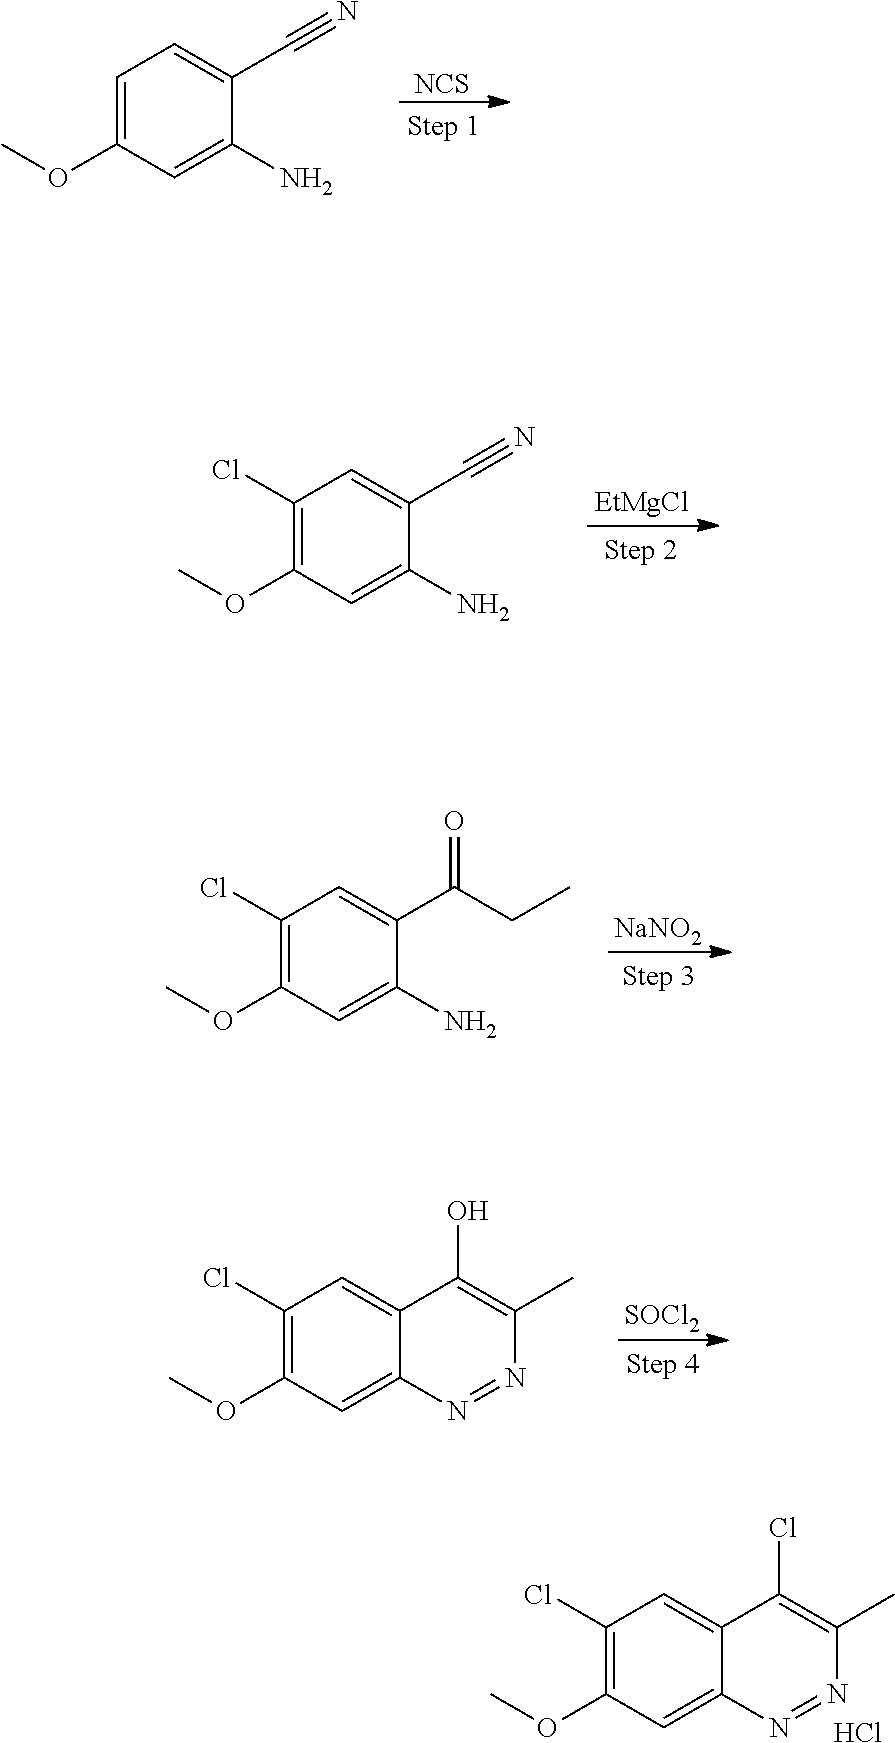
C1(Cl)=C(OC)C=C2C(=C1)C(Cl)=C(C)N=N2.Cl.[NCS].C1=C(OC)C=C(N)C(C#N)=C1.[EtMgCl].C1(Cl)=C(OC)C=C(N)C(C#N)=C1.[NaNO2].C1(Cl)=C(OC)C=C(N)C(C(CC)=O)=C1.[SOCl2].C1(Cl)=C(OC)C=C2C(=C1)C(O)=C(C)N=N2
